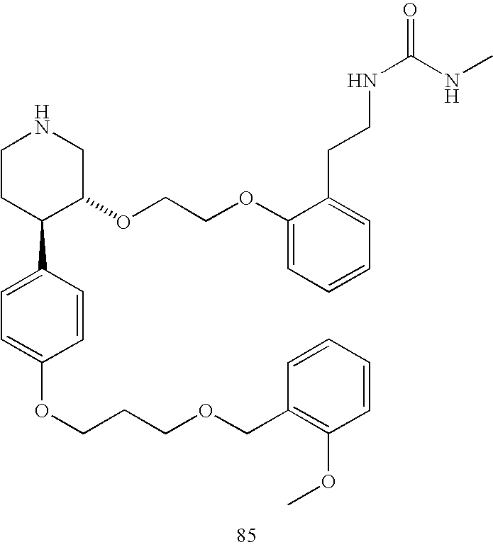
C1CC(C2=CC=C(OCCCOCC3=C(OC)C=CC=C3)C=C2)C(OCCOC2=CC=CC=C2CCNC(=O)NC)CN1
